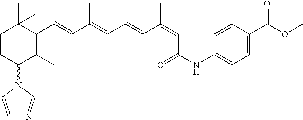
C1CC(N2C=CN=C2)C(C)=C(C=CC(=CC=CC(=CC(NC2=CC=C(C(OC)=O)C=C2)=O)C)C)C1(C)C
